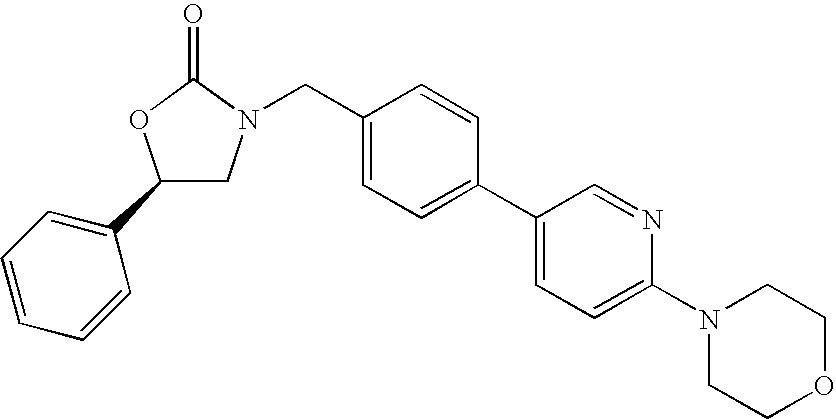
C1(C2=CC=CC=C2)CN(CC2=CC=C(C3=CC=C(N4CCOCC4)N=C3)C=C2)C(=O)O1
